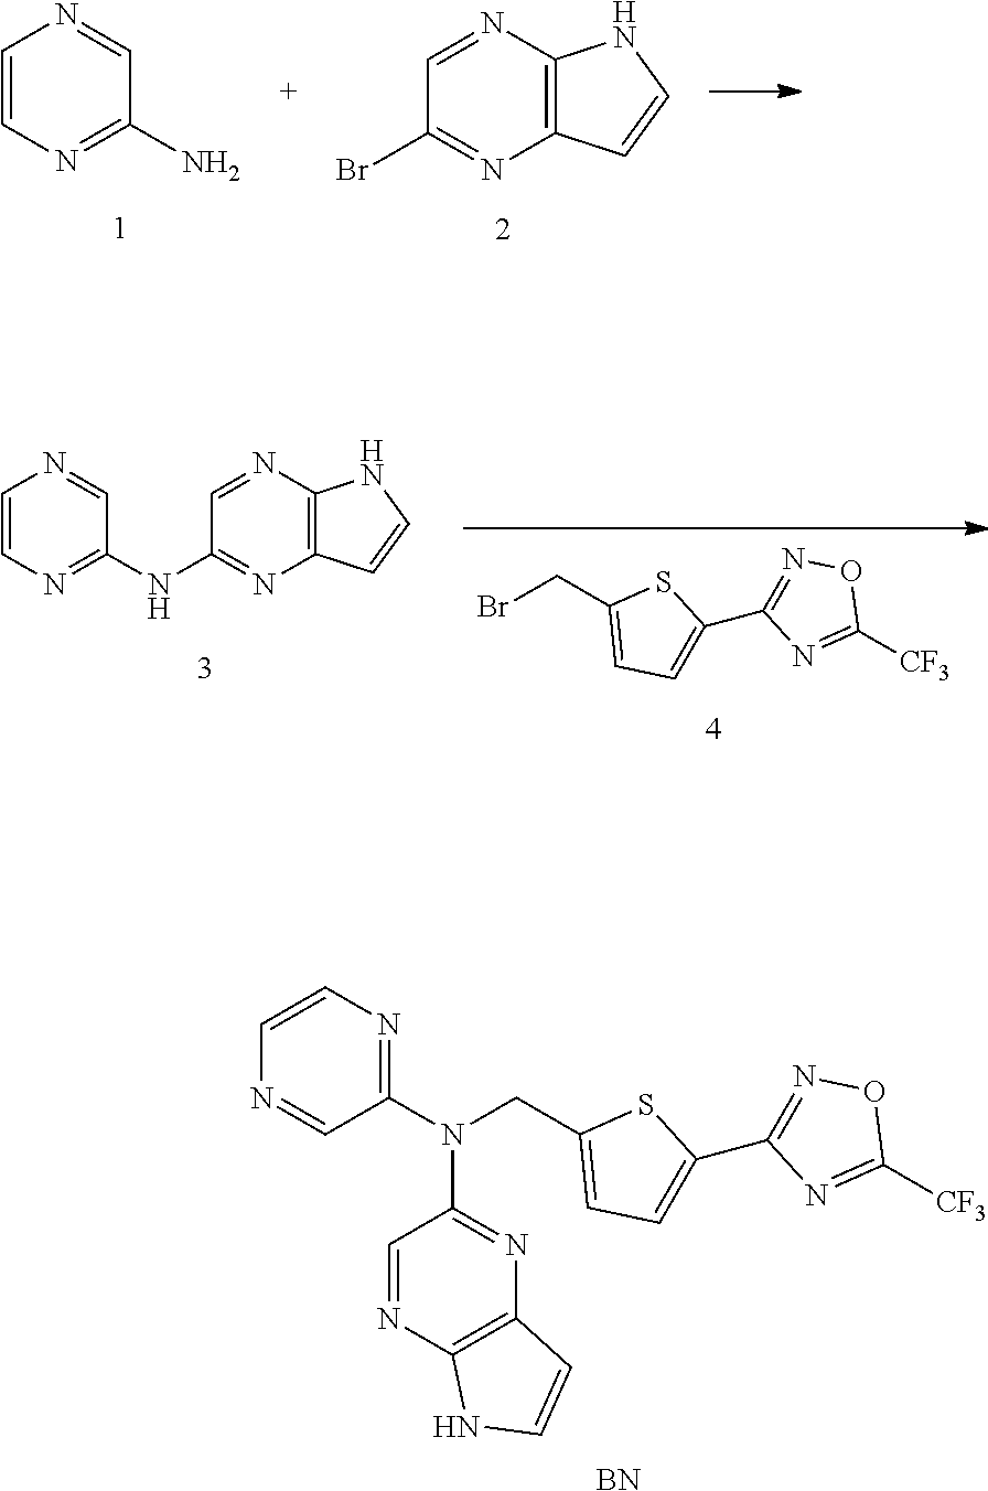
C1(Br)=NC2=C(N=C1)NC=C2.C1=CN=C(N)C=N1.N1=C(N(CC2=CC=C(C3=NOC([CF3])=N3)S2)C2=NC3=C(N=C2)NC=C3)C=NC=C1.[BN].BrCC1=CC=C(C2=NOC([CF3])=N2)S1.C1=CN=C(NC2=NC3=C(N=C2)NC=C3)C=N1
